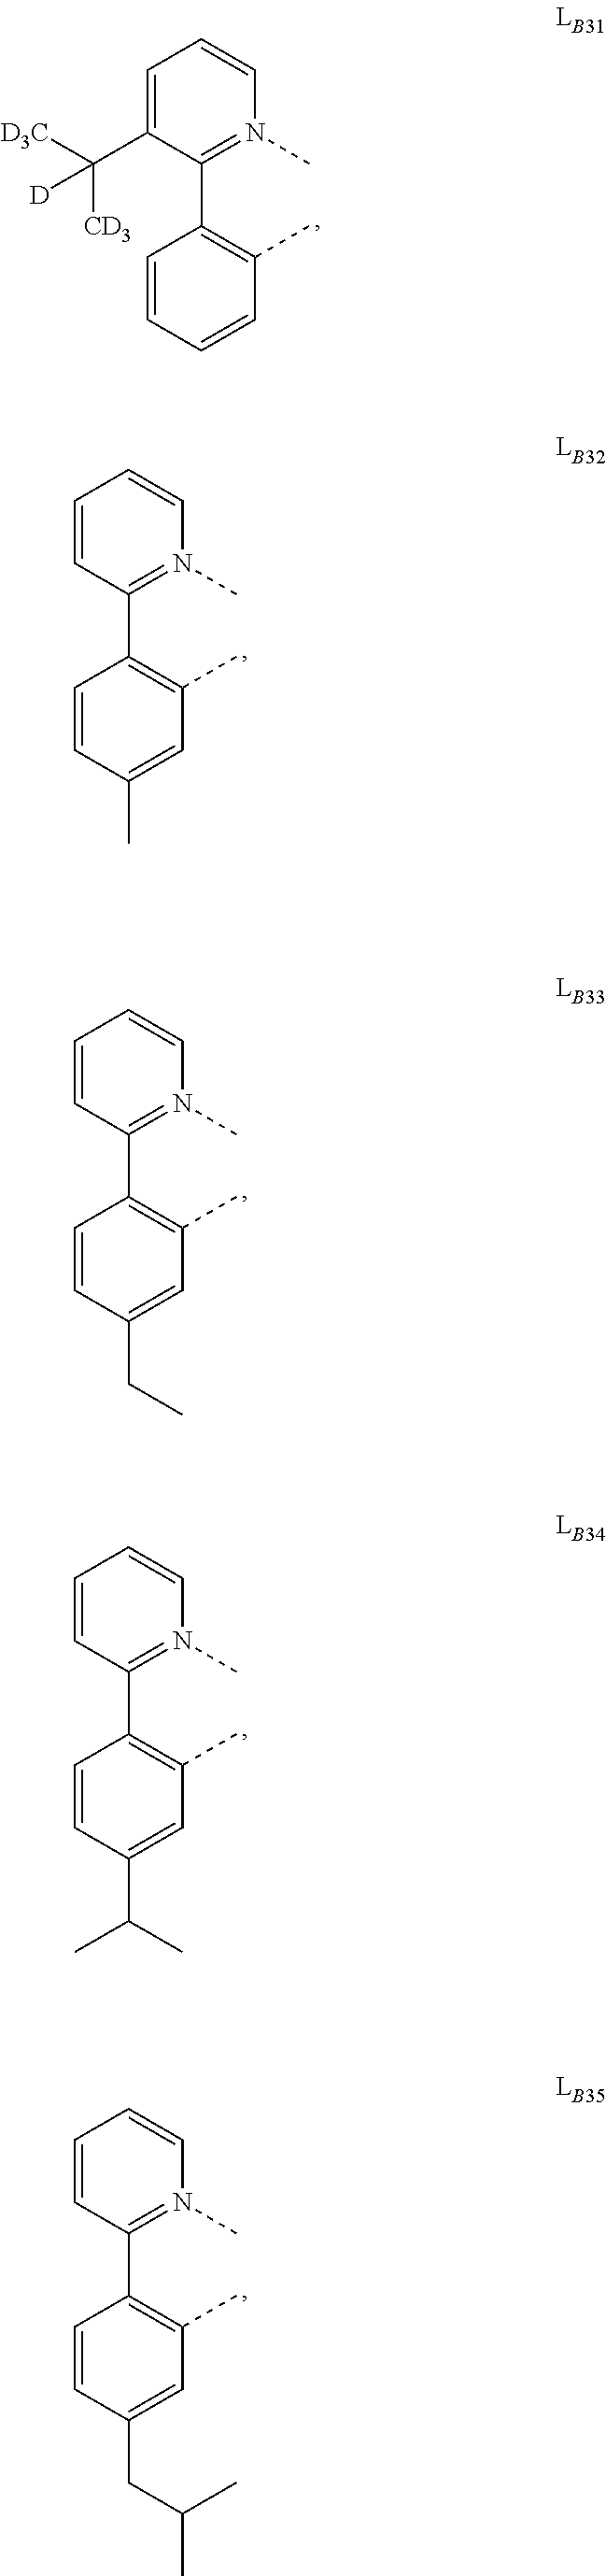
C1=C(C([D3C])([CD3])[D])C(C2=C(C)C=CC=C2)=N(C)C=C1.C1=CC(C2=C(C)C=C(C)C=C2)=N(C)C=C1.C1=CC(C2=C(C)C=C(CC)C=C2)=N(C)C=C1.C1=CC(C2=C(C)C=C(C(C)C)C=C2)=N(C)C=C1.C1=CC(C2=C(C)C=C(CC(C)C)C=C2)=N(C)C=C1
